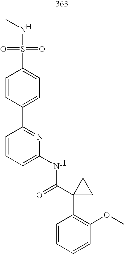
CNS(=O)(=O)C1=CC=C(C2=NC(NC(C3(C4=C(OC)C=CC=C4)CC3)=O)=CC=C2)C=C1.[H].[H]
